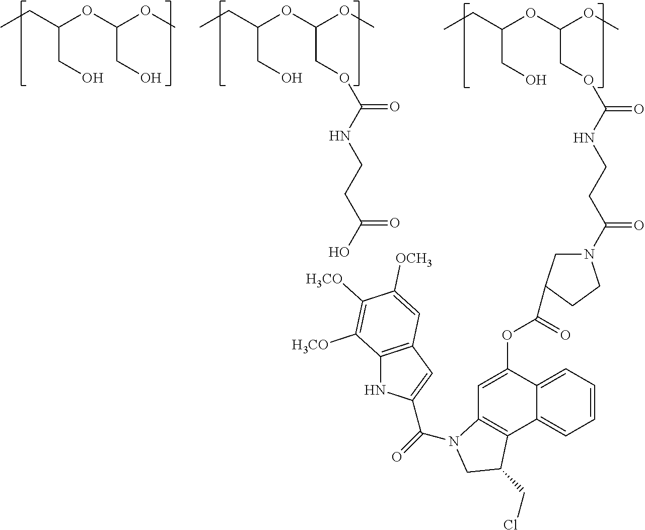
CCC(OC(OC)CO)CO.CCC(OC(OC)COC(=O)NCCC(O)=O)CO.CCC(OC(OC)COC(=O)NCCC(=O)N1CC(C(OC2=CC3=C(C4=CC=CC=C24)C(CCl)CN3C(=O)C2=CC3=C(N2)C([H3CO])=C([H3CO])C([OCH3])=C3)=O)CC1)CO
